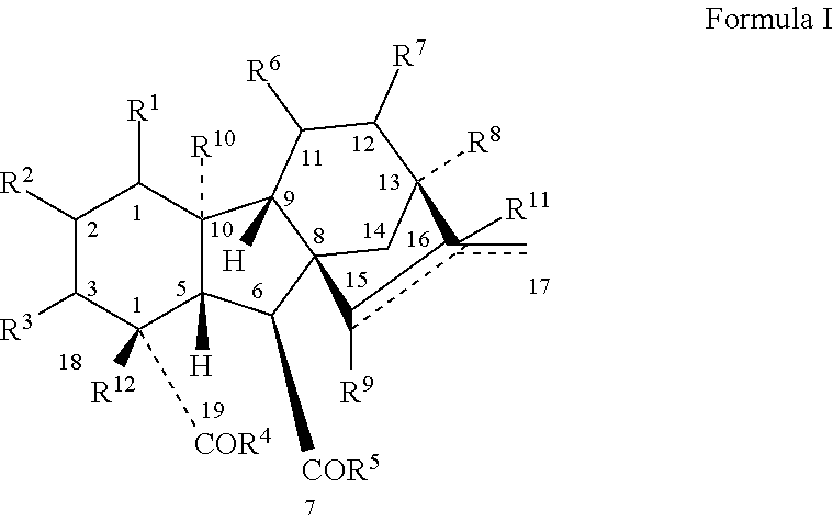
C1([R2])C([R3])C([COR4])([R12])C2([H])C([R10])(C1[R1])C1([H])C3(C2[COR5])CC([R8])(C([R7])C1[R6])c([R11])(c)c3[R9]
